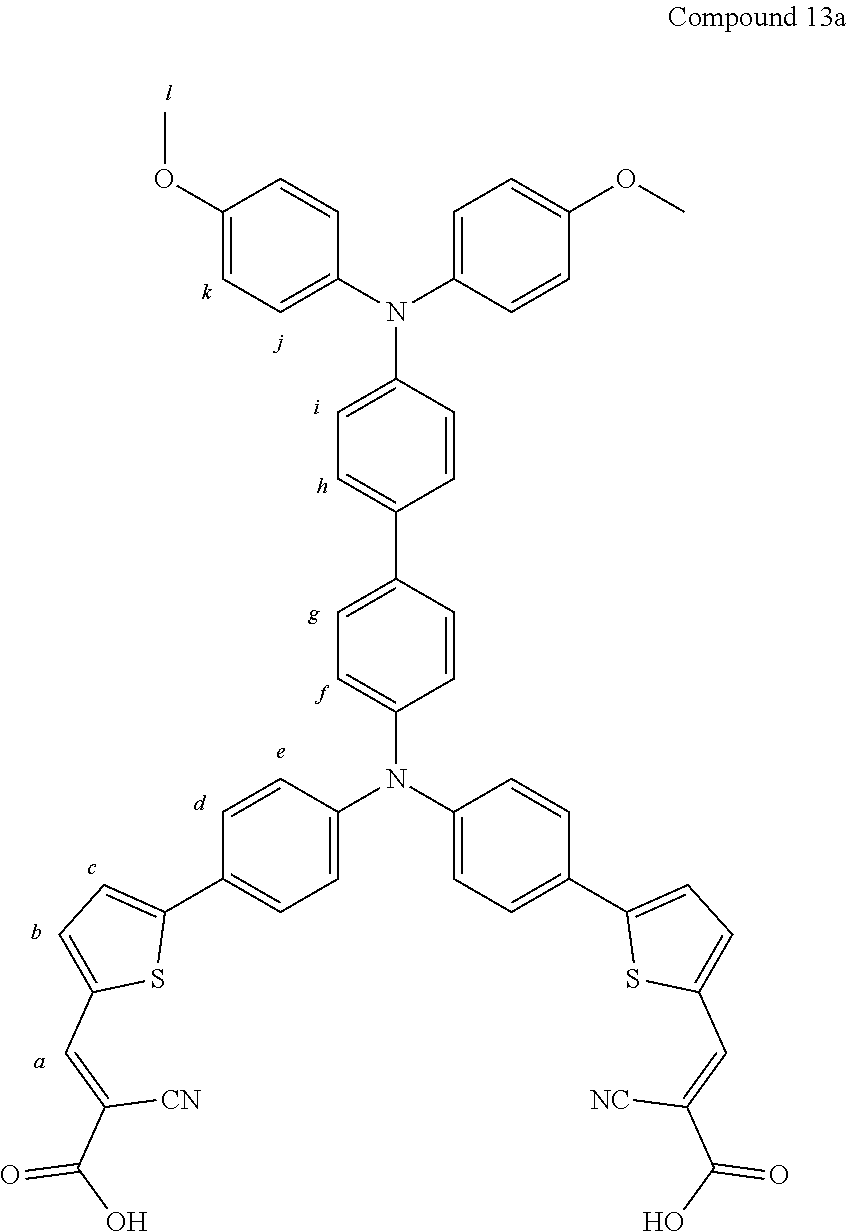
C1=C(N(C2=CC=C(C3=CC=C(C=C(C(O)=O)[NC])S3)C=C2)C2=CC=C(C3=CC=C(N(C4=CC=C(OC)C=C4)C4=CC=C(OC)C=C4)C=C3)C=C2)C=CC(C2=CC=C(C=C(C(O)=O)[CN])S2)=C1
